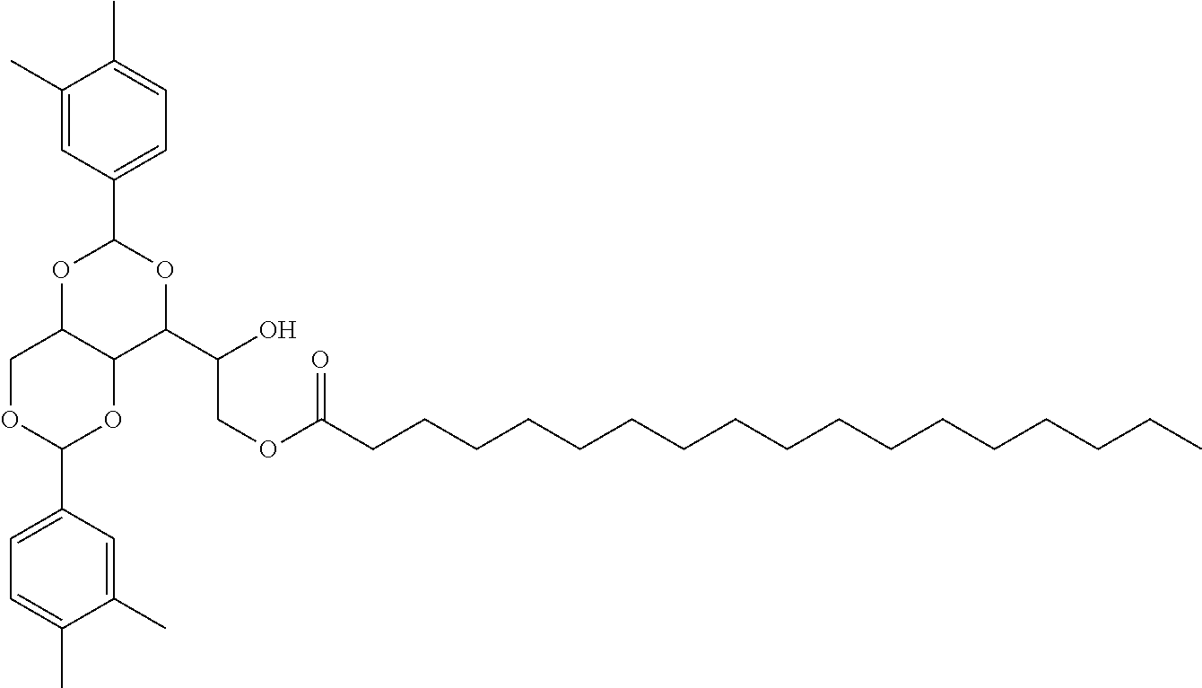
C1(C)=CC(C2OC3C(C(C(O)COC(CCCCCCCCCCCCCCCCC)=O)O2)OC(C2=CC=C(C)C(C)=C2)OC3)=CC=C1C
